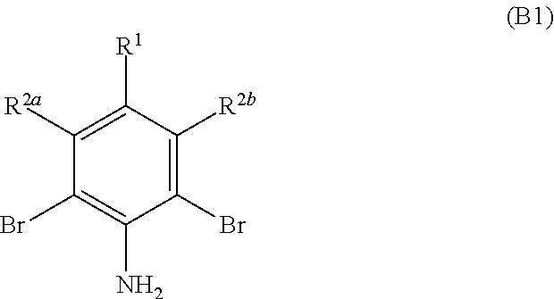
C1(Br)=C([R2b])C([R1])=C([R2a])C(Br)=C1N
